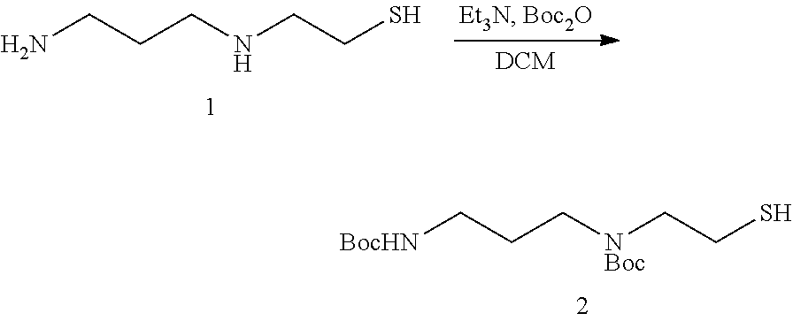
[BocHN]CCC[NBoc]CCS.NCCCNCCS
